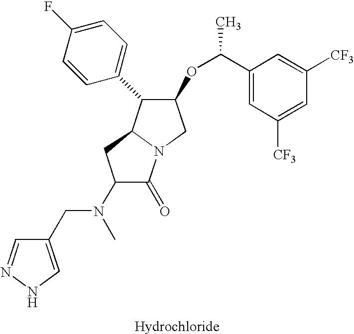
C1(OC(C)C2=CC([CF3])=CC([CF3])=C2)C(C2=CC=C(F)C=C2)C2N(C1)C(=O)C(N(CC1=CNN=C1)C)C2
